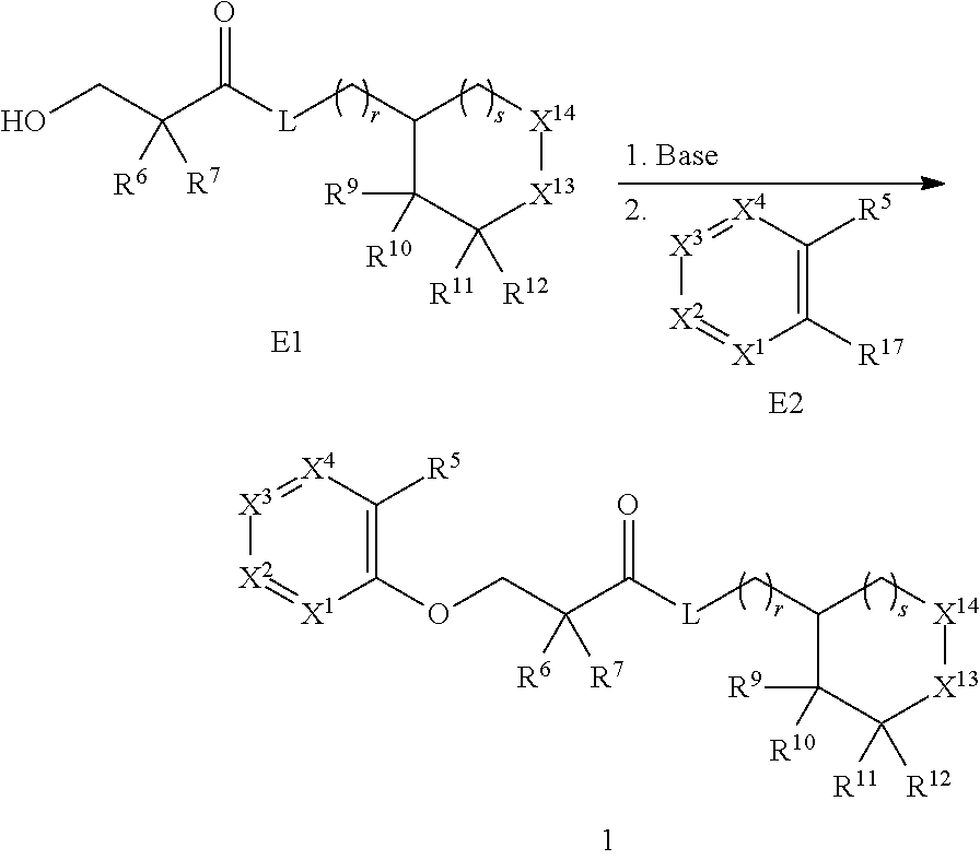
C1(C[L]C(C(COC2=C([R5])[X4]=[X3][X2]=[X1]2)([R6])[R7])=O)C([R9])([R10])C([R11])([R12])[X13][X14]C1.C1(C[L]C(C(CO)([R6])[R7])=O)C([R9])([R10])C([R11])([R12])[X13][X14]C1.[X3]1=[X4]C([R5])=C([R17])[X1]=[X2]1
